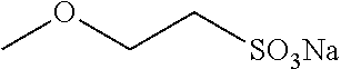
COCC[SO3Na]
